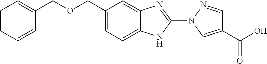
C1(COCC2=CC=CC=C2)=CC=C2C(=C1)N=C(N1C=C(C(O)=O)C=N1)N2
